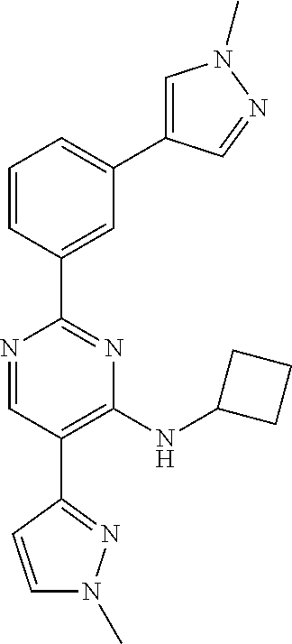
C1=CC(C2=NC(NC3CCC3)=C(C3=NN(C)C=C3)C=N2)=CC(C2=CN(C)N=C2)=C1
